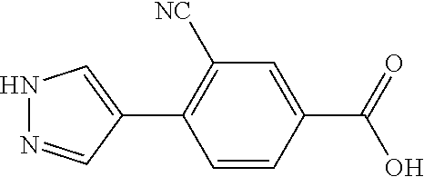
C1=CC(C(=O)O)=CC([NC])=C1C1=CNN=C1
